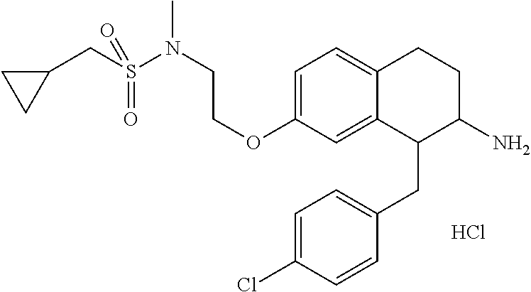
C1=C(OCCN(S(CC2CC2)(=O)=O)C)C=C2C(=C1)CCC(N)C2CC1=CC=C(Cl)C=C1.Cl
